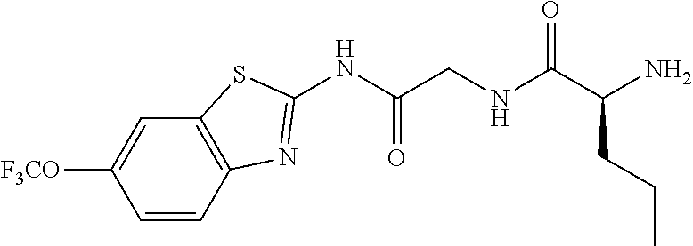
C1(NC(CNC(C(N)CCC)=O)=O)=NC2=C(S1)C=C([F3CO])C=C2
